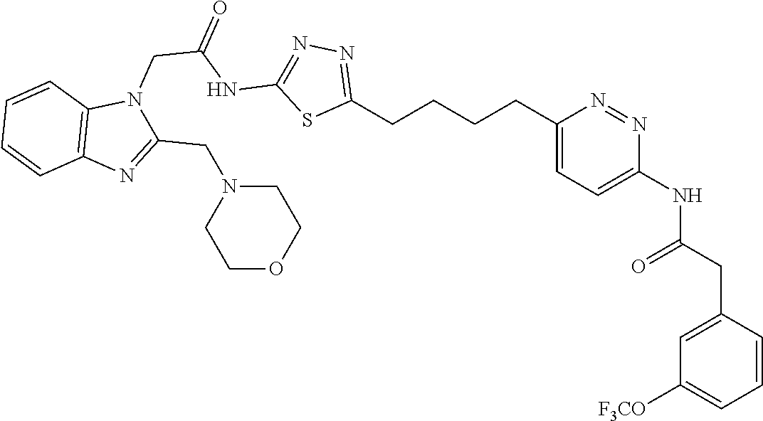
C1(CCCCC2=CC=C(NC(CC3=CC([F3CO])=CC=C3)=O)N=N2)=NN=C(NC(CN2C3=C(N=C2CN2CCOCC2)C=CC=C3)=O)S1
